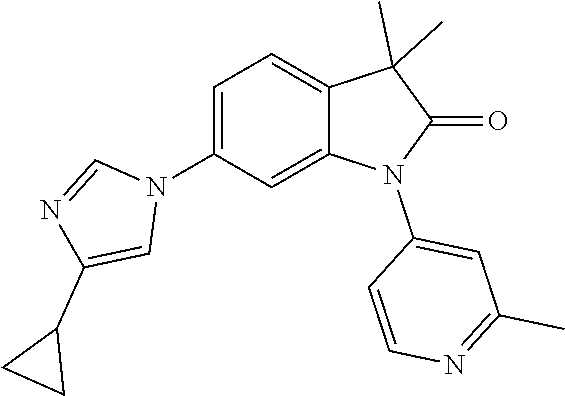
C1=C(N2C=NC(C3CC3)=C2)C=C2C(=C1)C(C)(C)C(=O)N2C1=CC(C)=NC=C1
